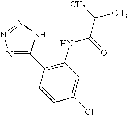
C1(C2=C(NC(C(C)C)=O)C=C(Cl)C=C2)=NN=NN1
